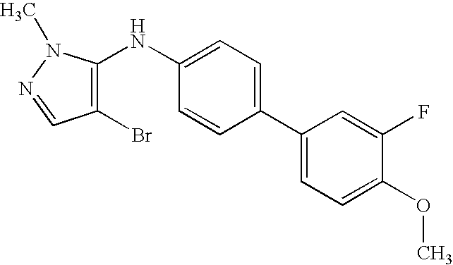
C1(OC)=CC=C(C2=CC=C(NC3=C(Br)C=NN3C)C=C2)C=C1F
